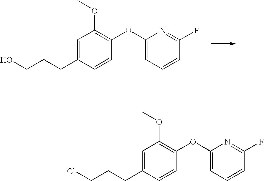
C1=C(CCCO)C=CC(OC2=CC=CC(F)=N2)=C1OC.C1=C(CCCCl)C=CC(OC2=CC=CC(F)=N2)=C1OC
